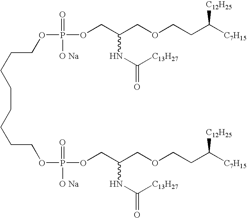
C(CCCCCCOP([O Na])(=O)OCC(COCCC([C7H15])[C12H25])NC(=O)[C13H27])COP(=O)([O Na])OCC(COCCC([C7H15])[C12H25])NC([C13H27])=O
